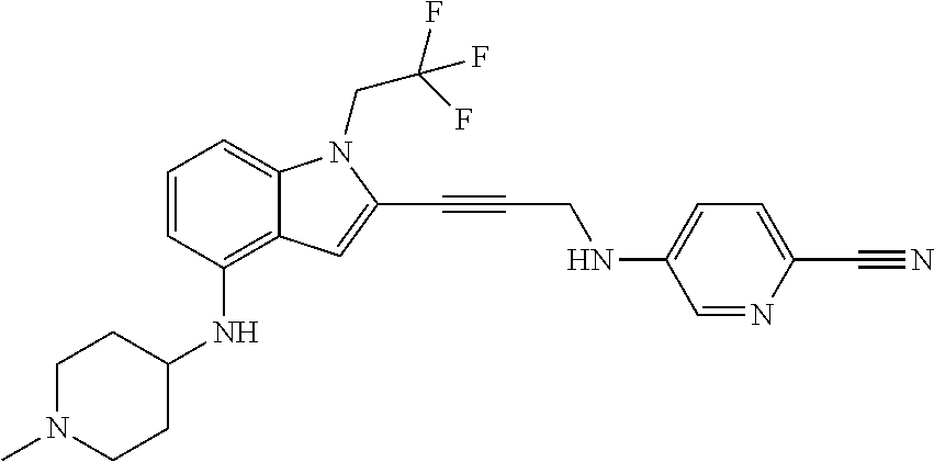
C1=CC(NC2CCN(C)CC2)=C2C(=C1)N(CC(F)(F)F)C(C#CCNC1=CC=C(C#N)N=C1)=C2
